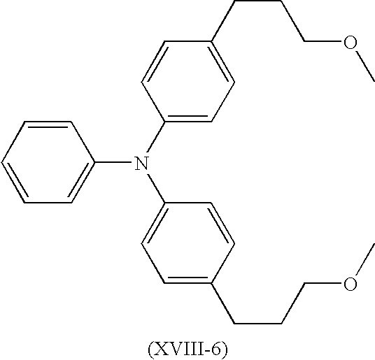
C1=CC=CC(N(C2=CC=C(CCCOC)C=C2)C2=CC=C(CCCOC)C=C2)=C1
